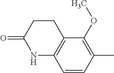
C1=CC(C)=C(OC)C2=C1NC(=O)CC2
